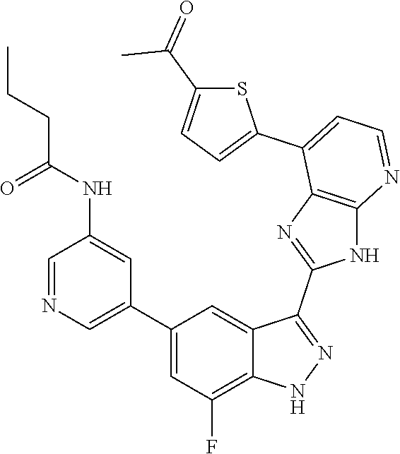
C1=NC=C(C2=CC(F)=C3C(=C2)C(C2=NC4=C(N2)N=CC=C4C2=CC=C(C(C)=O)S2)=NN3)C=C1NC(CCC)=O
